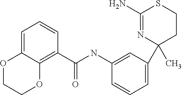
C1=C2C(=C(C(NC3=CC(C4(C)CCSC(N)=N4)=CC=C3)=O)C=C1)OCCO2
